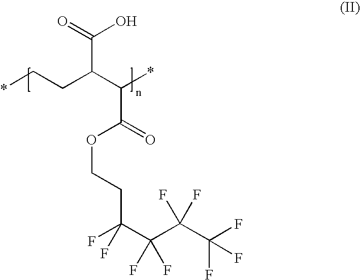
C(C(C(*)C(=O)OCCC(C(C(C(F)(F)F)(F)F)(F)F)(F)F)CC*)(=O)O
